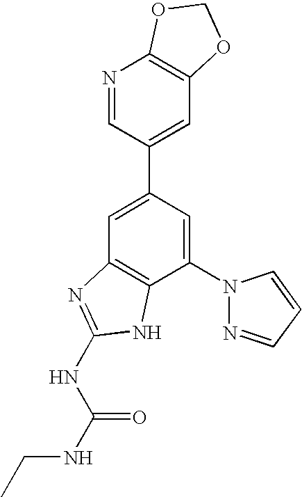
C1=C(C2=CC3=C(N=C2)OCO3)C=C(N2N=CC=C2)C2=C1N=C(NC(=O)NCC)N2
